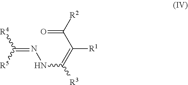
C(=NNC([R3])=C([R1])C(=O)[R2])([R5])[R4]
